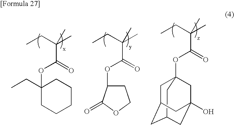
C(OC1(CC)CCCCC1)(C(C)(CC)C)=O.C1(OC(C(C)(CC)C)=O)CCOC1=O.C12(OC(C(C)(CC)C)=O)CC3CC(C1)CC(O)(C3)C2
